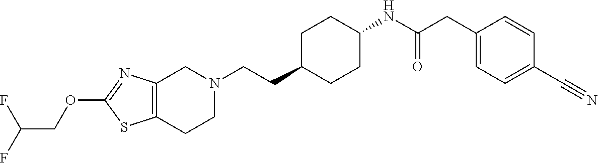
C12=C(CCN(CCC3CCC(NC(CC4=CC=C(C#N)C=C4)=O)CC3)C1)SC(OCC(F)F)=N2
